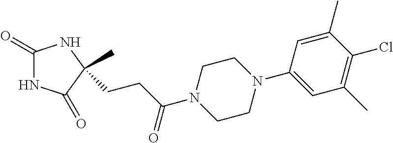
C1(=O)NC(=O)C(C)(CCC(N2CCN(C3=CC(C)=C(Cl)C(C)=C3)CC2)=O)N1
